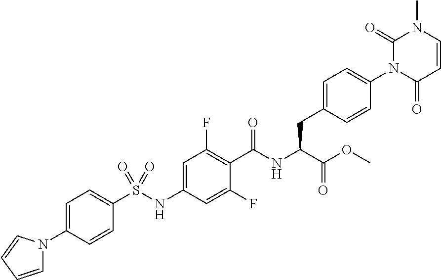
C1=CC(=O)N(C2=CC=C(CC(C(=O)OC)NC(=O)C3=C(F)C=C(NS(C4=CC=C(N5C=CC=C5)C=C4)(=O)=O)C=C3F)C=C2)C(=O)N1C
